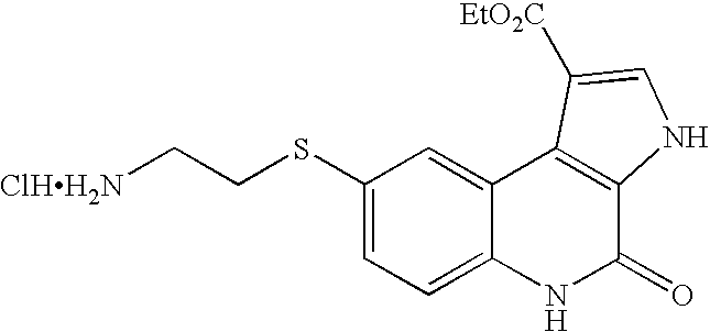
C1(SCC[ClHH2N])=CC=C2C(=C1)C1=C(C(=O)N2)NC=C1[EtO2C]
